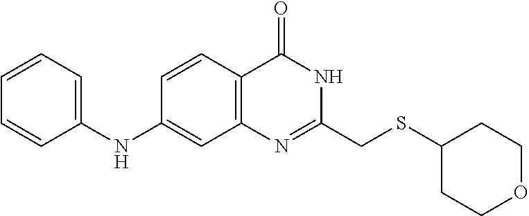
S(C1CCOCC1)CC1=NC2=C(C=CC(NC3=CC=CC=C3)=C2)C(=O)N1
